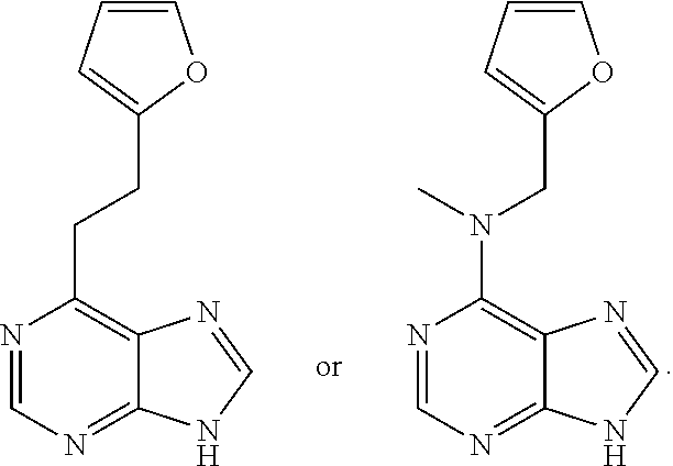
N1=CN=C2C(=C1N(CC1=CC=CO1)C)N=CN2.N1=CN=C2C(=C1CCC1=CC=CO1)N=CN2
